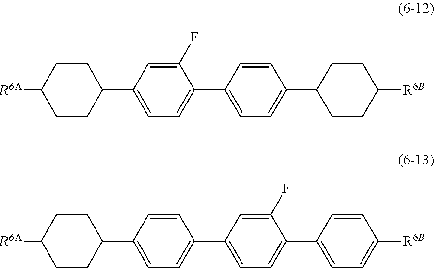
C1=C(C2CCC([R6A])CC2)C=C(F)C(C2=CC=C(C3CCC([R6B])CC3)C=C2)=C1.C1=C(C2CCC([R6A])CC2)C=CC(C2=CC=C(C3=CC=C([R6B])C=C3)C(F)=C2)=C1
